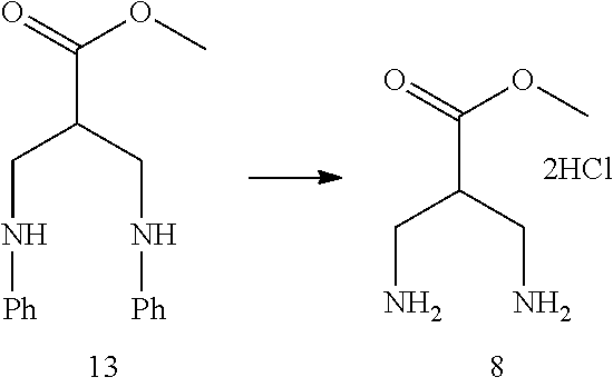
C(C(CN[Ph])CN[Ph])(=O)OC.C(C(CN)CN)(=O)OC
